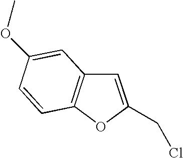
C1=C(CCl)OC2=C1C=C(OC)C=C2
